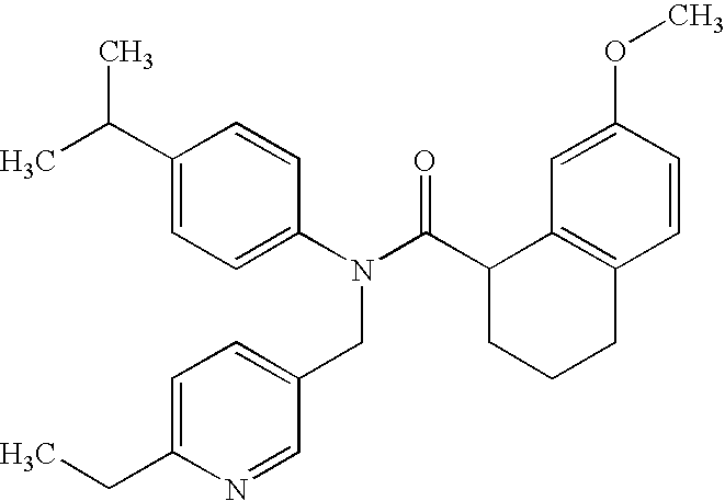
C1=C(OC)C=CC2=C1C(C(N(C1=CC=C(C(C)C)C=C1)CC1=CC=C(CC)N=C1)=O)CCC2
